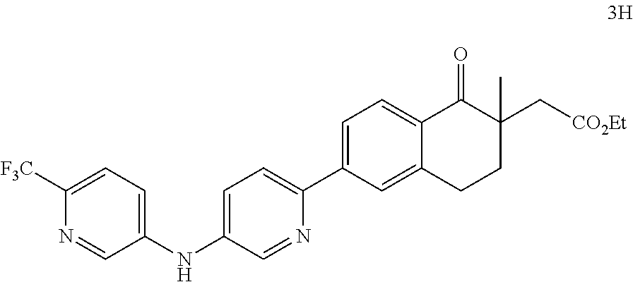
C1(NC2=CC=C(C3=CC=C4C(=C3)CCC(C)(C[CO2Et])C4=O)N=C2)=CC=C([F3C])N=C1
